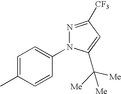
C1=C(C)C=CC(N2N=C([CF3])C=C2C([Me])([Me])[Me])=C1
